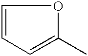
C1=CC=C(C)O1
